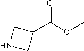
C1(C(OC)=O)CNC1
